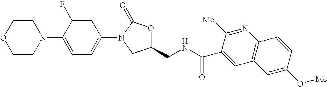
O1CCN(C2=CC=C(N3CC(CNC(C4=CC5=C(N=C4[Me])C=CC(O[Me])=C5)=O)OC3=O)C=C2F)CC1
